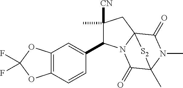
C1(C)([CN])C(C2=CC3=C(C=C2)OC(F)(F)O3)N2C3(C1)C(=O)N(C)C(C)(C2=O)[S2]3
